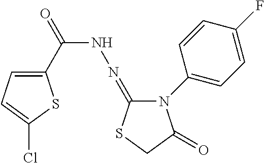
C1(C(=O)NN=C2N(C3=CC=C(F)C=C3)C(=O)CS2)=CC=C(Cl)S1
